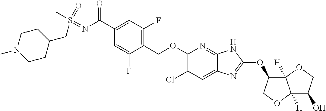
C1(COC2=C(Cl)C=C3C(=N2)NC(OC2C4([H])C([H])(OC2)C(O)CO4)=N3)=C(F)C=C(C(N=S(C)(=O)CC2CCN(C)CC2)=O)C=C1F
